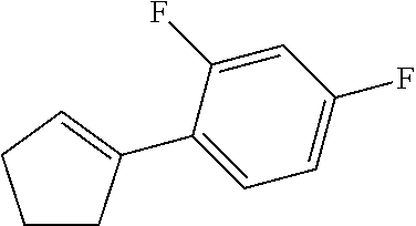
C1CC(C2=CC=C(F)C=C2F)=CC1
